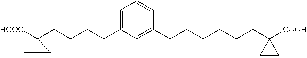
C1(CCCCC2([HOOC])CC2)=CC=CC(CCCCCCC2([COOH])CC2)=C1C
